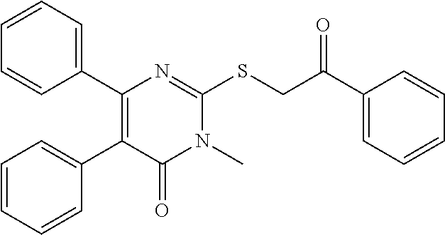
C1(C2=CC=CC=C2)=C(C2=CC=CC=C2)N=C(SCC(C2=CC=CC=C2)=O)N(C)C1=O
